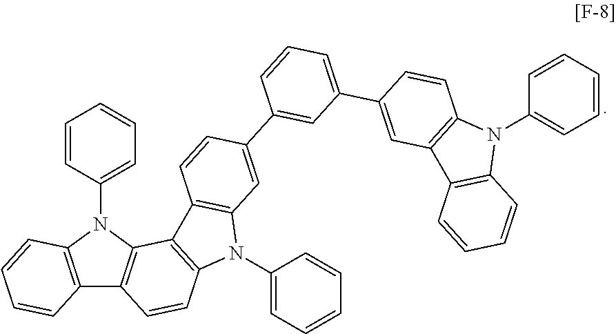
C1=CC=C(N2C3=C(C=CC=C3)C3=C2C2=C(N(C4=CC=CC=C4)C4=C2C=CC(C2=CC(C5=CC6=C(C=C5)N(C5=CC=CC=C5)C5=C6C=CC=C5)=CC=C2)=C4)C=C3)C=C1
